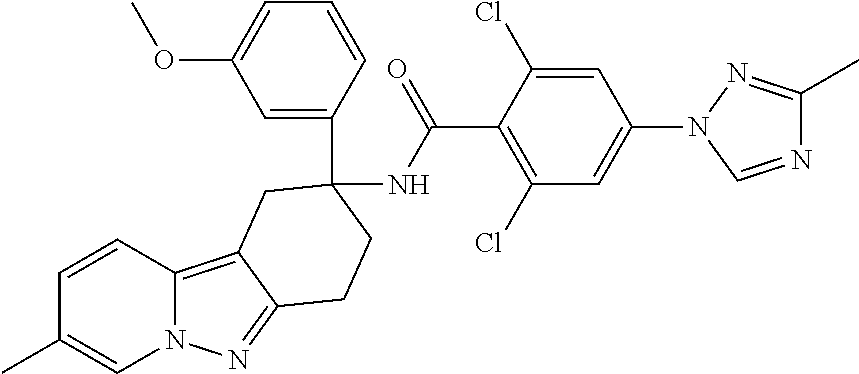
C1=CC(C)=CN2C1=C1C(=N2)CCC(C2=CC(OC)=CC=C2)(NC(C2=C(Cl)C=C(N3C=NC(C)=N3)C=C2Cl)=O)C1
